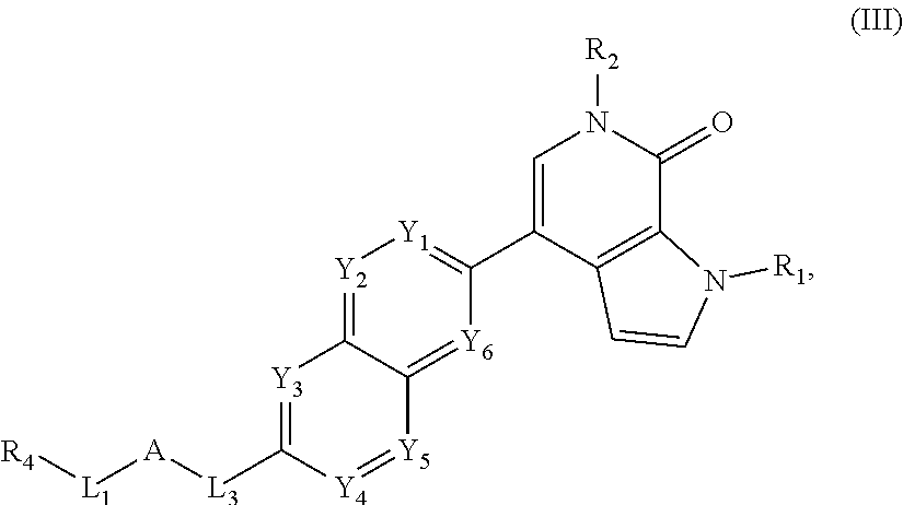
N1([R2])C=C(C2=[Y1][Y2]=C3C(=[Y6]2)[Y5]=[Y4]C([L3][A][L1][R4])=[Y3]3)C2=C(C1=O)N([R1])C=C2
